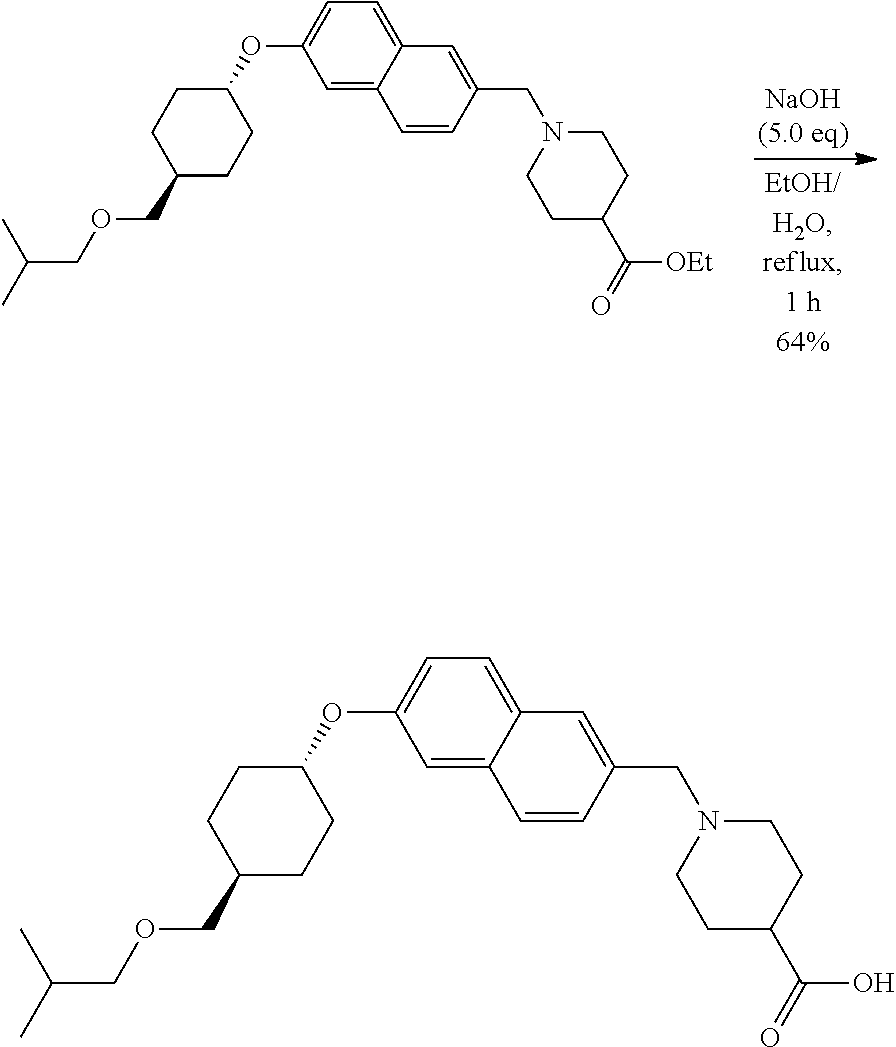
C1=C2C(=CC=C1OC1CCC(COCC(C)C)CC1)C=C(CN1CCC(C(=O)[OEt])CC1)C=C2.C1=C2C(=CC=C1OC1CCC(COCC(C)C)CC1)C=C(CN1CCC(C(=O)O)CC1)C=C2
